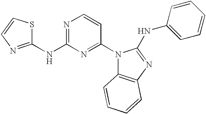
C1(NC2=NC=CC(N3C4=C(N=C3NC3=CC=CC=C3)C=CC=C4)=N2)=NC=CS1
